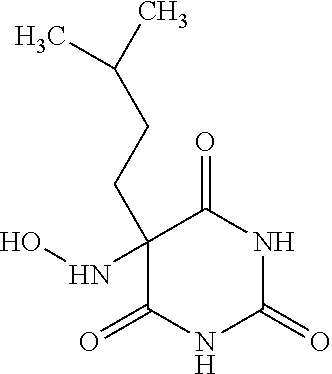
C1(=O)NC(=O)NC(=O)C1(CCC(C)C)NO
